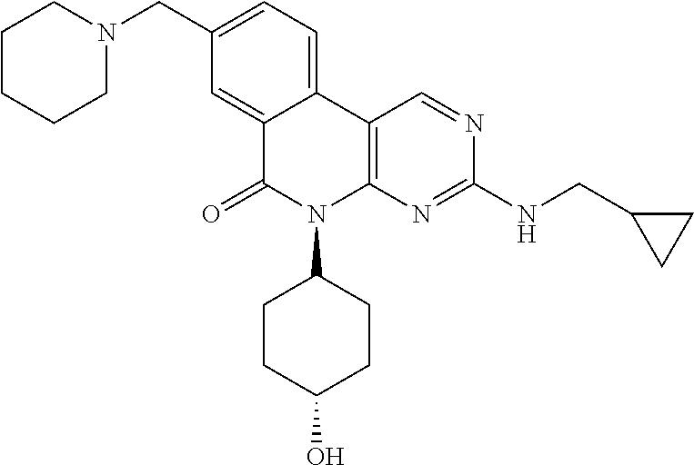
C12=CC(CN3CCCCC3)=CC=C1C1=C(N(C3CCC(O)CC3)C2=O)N=C(NCC2CC2)N=C1
